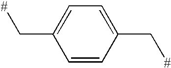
C1(C[#])=CC=C(C[#])C=C1
